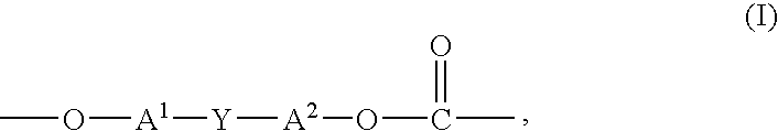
CO[A1][Y][A2]OC(=O)C
